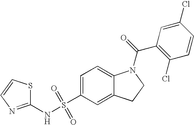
C1(NS(C2=CC=C3C(=C2)CCN3C(=O)C2=C(Cl)C=CC(Cl)=C2)(=O)=O)=NC=CS1
